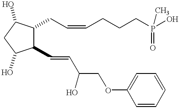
C1(C=CC(COC2=CC=CC=C2)O)C(CC=CCCCP(O)(C)=O)C(O)CC1O
